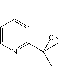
C1=CN=C(C(C)([CN])C)C=C1I
